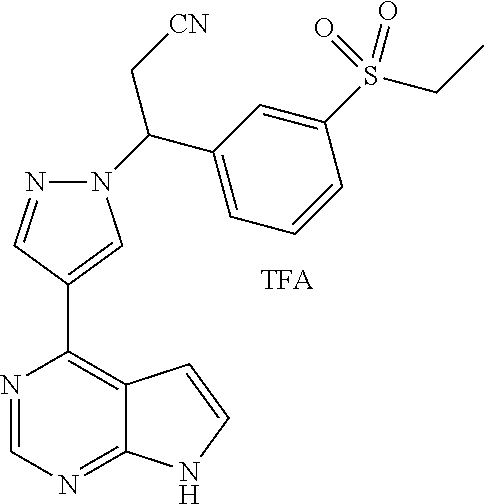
N1=CN=C2C(=C1C1=CN(C(C3=CC=CC(S(=O)(=O)CC)=C3)C[CN])N=C1)C=CN2
